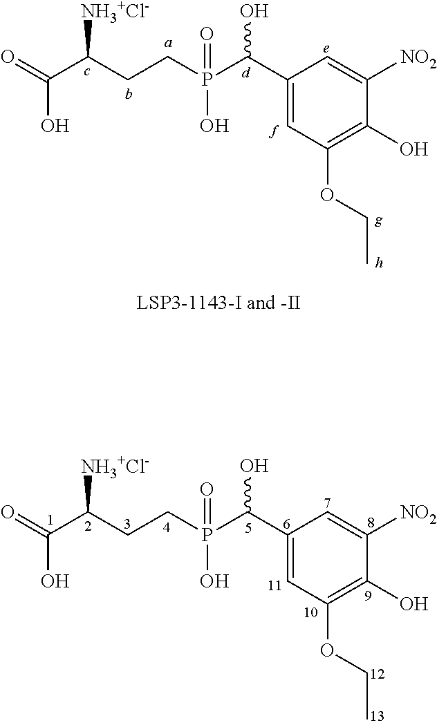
O=C(C(CCP(C(C1=CC(OCC)=C(O)C([NO2])=C1)O)(=O)O)[NH3+Cl-])O.O=C(C(CCP(C(C1=CC(OCC)=C(O)C([NO2])=C1)O)(=O)O)[NH3+Cl-])O
